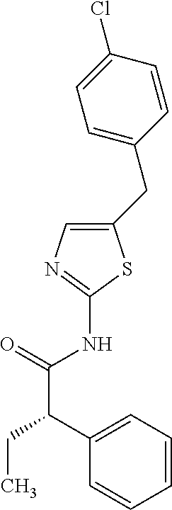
C1(CC2=CC=C(Cl)C=C2)=CN=C(NC(C(C2=CC=CC=C2)CC)=O)S1
